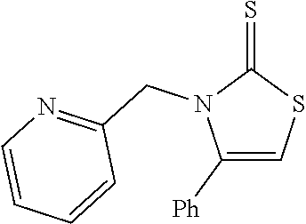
C1([Ph])=CSC(=S)N1CC1=NC=CC=C1
